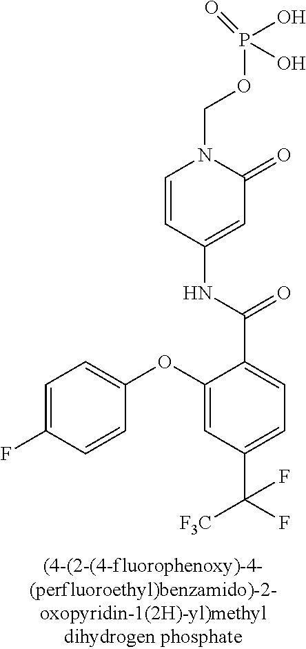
C1=C(F)C=CC(OC2=CC(C(F)([F3C])F)=CC=C2C(NC2=CC(=O)N(COP(O)(O)=O)C=C2)=O)=C1
